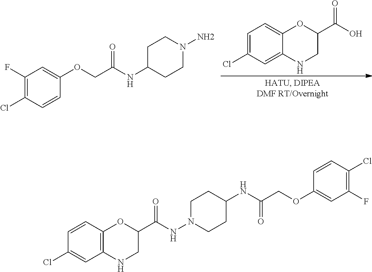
C1=CC2=C(C=C1Cl)NCC(C(NN1CCC(NC(COC3=CC(F)=C(Cl)C=C3)=O)CC1)=O)O2.C1(F)=C(Cl)C=CC(OCC(NC2CCN(N)CC2)=O)=C1.C1=C(Cl)C=C2C(=C1)OC(C(O)=O)CN2
